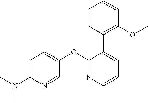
C1=C(N(C)C)N=CC(OC2=NC=CC=C2C2=C(OC)C=CC=C2)=C1
